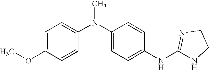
C1=C(OC)C=CC(N(C2=CC=C(NC3=NCCN3)C=C2)C)=C1
